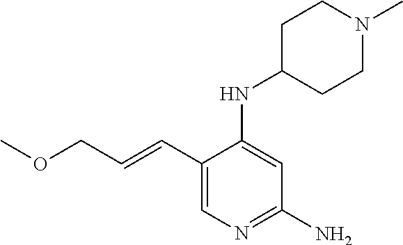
C(=CCOC)C1=CN=C(N)C=C1NC1CCN(C)CC1
